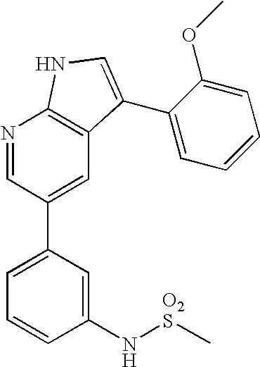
C1(N[O2S]C)=CC(C2=CC3=C(N=C2)NC=C3C2=CC=CC=C2OC)=CC=C1
